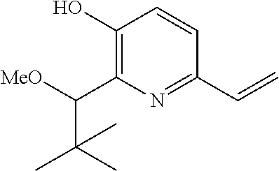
C1(C=C)=NC(C([MeO])C(C)(C)C)=C(O)C=C1
